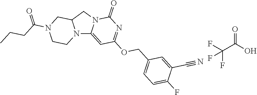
N12C3=CC(OCC4=CC=C(F)C(C#N)=C4)=NC(=O)N3CC1CN(C(CCC)=O)CC2.O=C(O)C(F)(F)F
